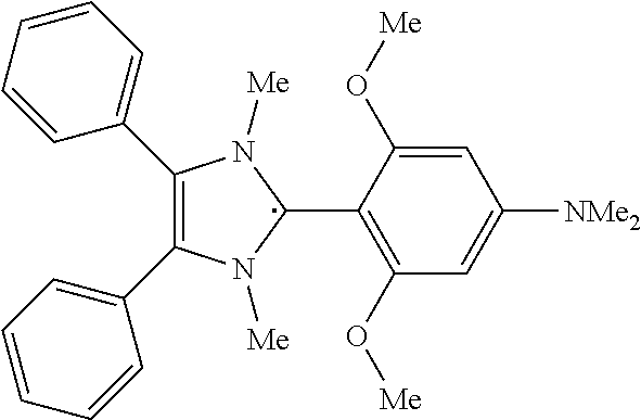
C1(C2=CC=CC=C2)=C(C2=CC=CC=C2)N([Me])C(C2=C(O[Me])C=C([NMe2])C=C2O[Me])N1[Me]
